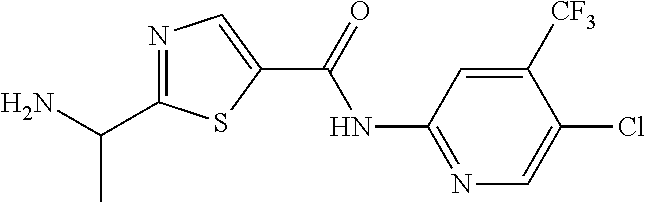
N1=C(C(N)C)SC(C(=O)NC2=NC=C(Cl)C([CF3])=C2)=C1
